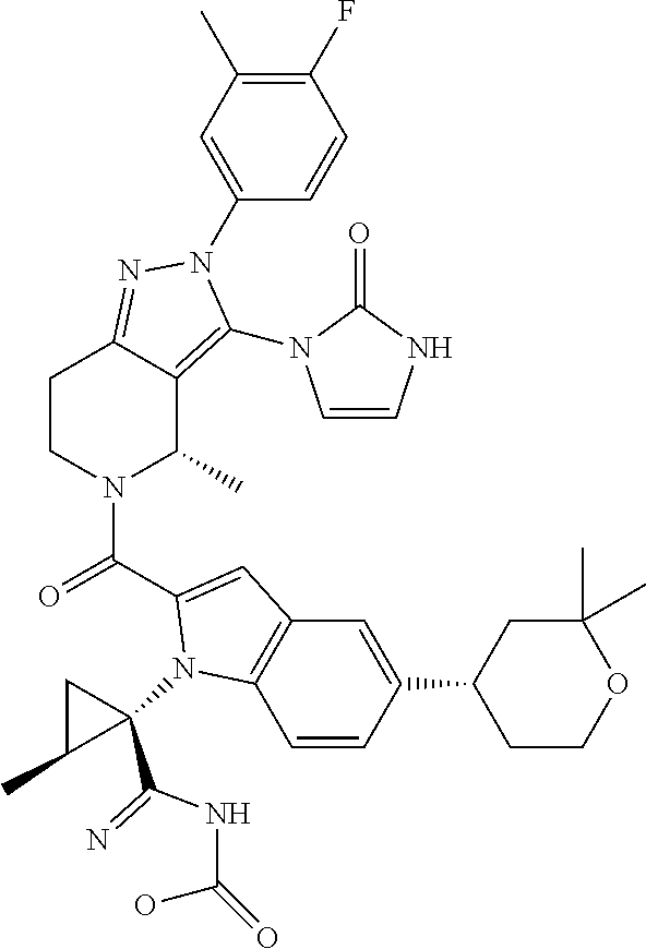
C1(F)=C(C)C=C(N2C(N3C=CNC3=O)=C3C(C)N(C(=O)C4=CC5=C(C=CC(C6CCOC(C)(C)C6)=C5)N4C4(C(NC(=O)O)=N)CC4C)CCC3=N2)C=C1
